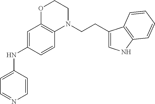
C1=CN=CC=C1NC1=CC2=C(C=C1)N(CCC1=CNC3=C1C=CC=C3)CCO2
